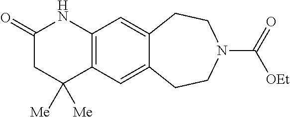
C1C([Me])([Me])C2=C(NC1=O)C=C1C(=C2)CCN(C(=O)[OEt])CC1
